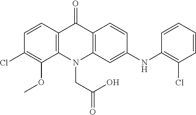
C12=C(N(CC(=O)O)C3=C(C1=O)C=CC(NC1=C(Cl)C=CC=C1)=C3)C(OC)=C(Cl)C=C2
